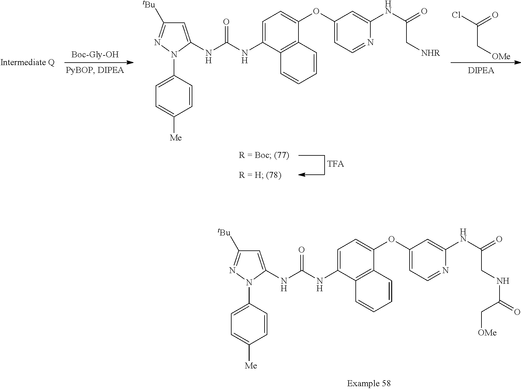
C1=C(NC(NC2=CC=C(OC3=CC=NC(NC(=O)C[NHR])=C3)C3=C2C=CC=C3)=O)N(C2=CC=C([Me])C=C2)N=C1[tBu].ClC(=O)C[OMe].[Boc-Gly-OH].C1=C(NC(NC2=CC=C(OC3=CC=NC(NC(=O)CNC(=O)C[OMe])=C3)C3=C2C=CC=C3)=O)N(C2=CC=C([Me])C=C2)N=C1[tBu]
